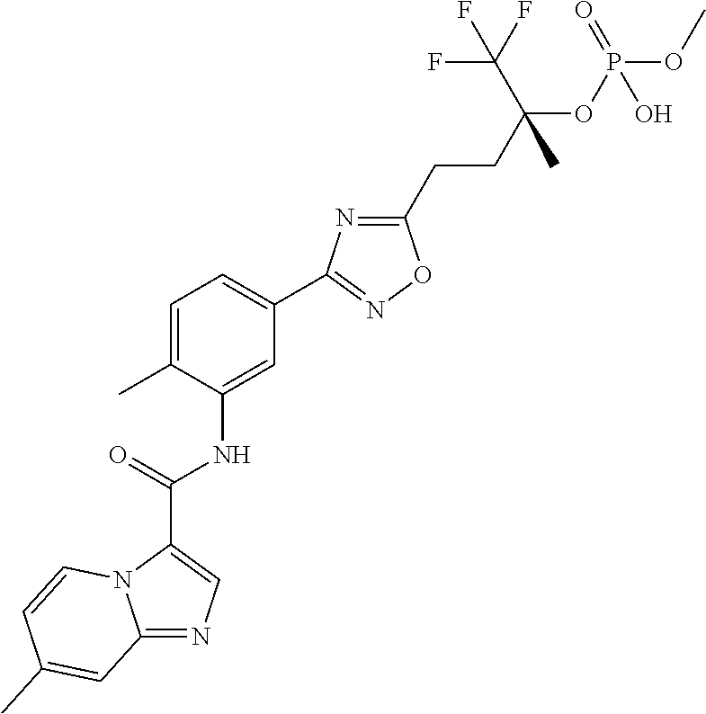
C1(CCC(OP(OC)(=O)O)(C)C(F)(F)F)=NC(C2=CC=C(C)C(NC(=O)C3=CN=C4N3C=CC(C)=C4)=C2)=NO1
